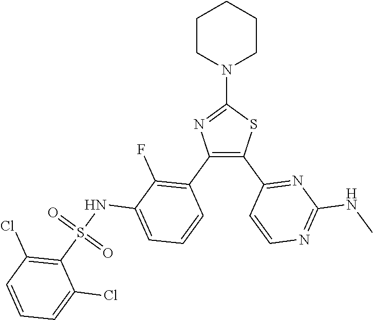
C1(N2CCCCC2)=NC(C2=C(F)C(NS(C3=C(Cl)C=CC=C3Cl)(=O)=O)=CC=C2)=C(C2=NC(NC)=NC=C2)S1
